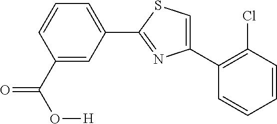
C1(C2=C(Cl)C=CC=C2)=CSC(C2=CC=CC(C(=O)O[H])=C2)=N1
